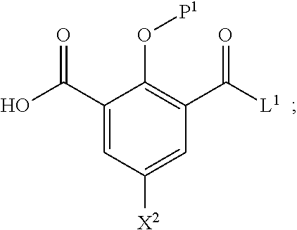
C1(C(O)=O)=CC([X2])=CC(C([L1])=O)=C1O[P1]
